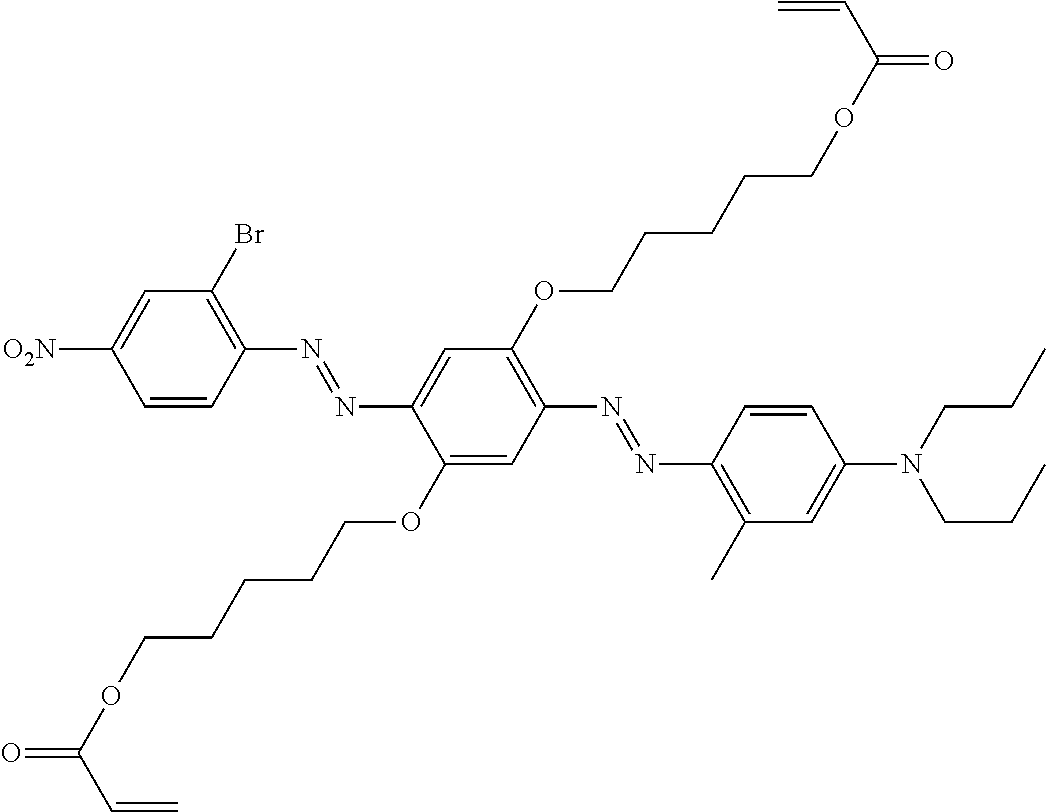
C1=CC(N=NC2=CC(OCCCCCOC(C=C)=O)=C(N=NC3=C(C)C=C(N(CCC)CCC)C=C3)C=C2OCCCCCOC(=O)C=C)=C(Br)C=C1[O2N]
